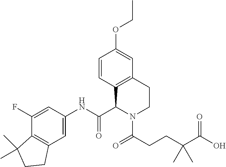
C1(F)=CC(NC(=O)C2C3=C(C=C(OCC)C=C3)CCN2C(CCC(C(O)=O)(C)C)=O)=CC2=C1C(C)(C)CC2
